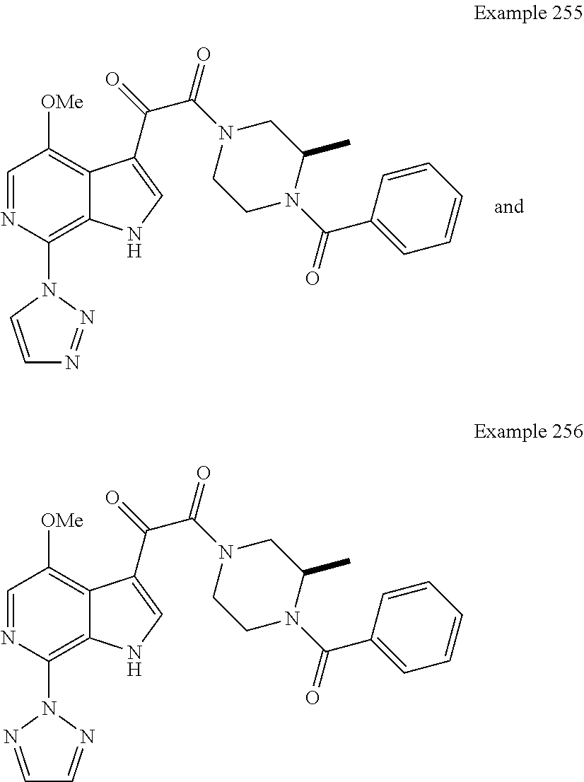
C1=NC(N2C=CN=N2)=C2C(=C1[OMe])C(C(=O)C(N1CCN(C(C3=CC=CC=C3)=O)C(C)C1)=O)=CN2.C1=NC(N2N=CC=N2)=C2C(=C1[OMe])C(C(=O)C(N1CCN(C(C3=CC=CC=C3)=O)C(C)C1)=O)=CN2
